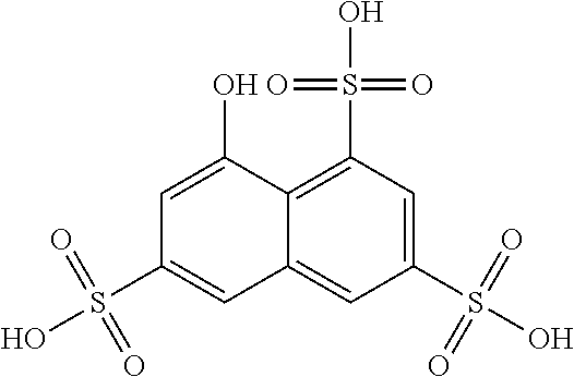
C1=C(O)C2=C(S(=O)(=O)O)C=C(S(=O)(=O)O)C=C2C=C1S(=O)(=O)O
